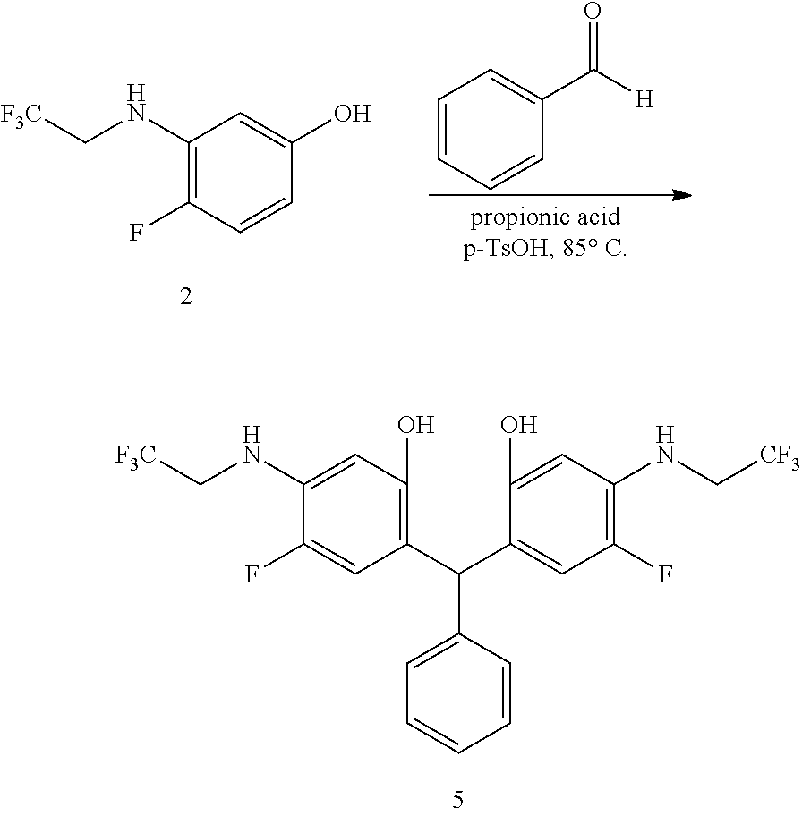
C1(NC[F3C])=C(F)C=CC(O)=C1.C1=CC=CC(C([H])=O)=C1.C1(C(C2=CC=CC=C2)C2=CC(F)=C(NC[CF3])C=C2O)=C(O)C=C(NC[F3C])C(F)=C1
